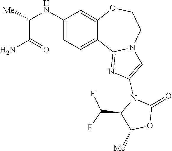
C(C(=O)N)(NC1=CC=C2C(=C1)OCCN1C2=NC(N2C(C(F)F)C([Me])OC2=O)=C1)[Me]
